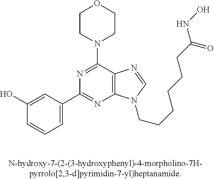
C1(O)=CC(C2=NC3=C(C(N4CCOCC4)=N2)N=CN3CCCCCCC(NO)=O)=CC=C1
